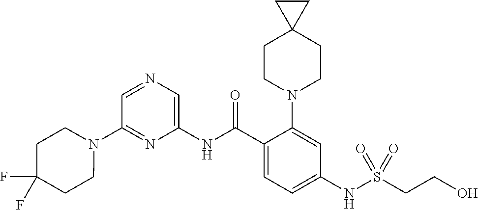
N1(C2=NC(NC(C3=CC=C(NS(CCO)(=O)=O)C=C3N3CCC4(CC3)CC4)=O)=CN=C2)CCC(F)(F)CC1
